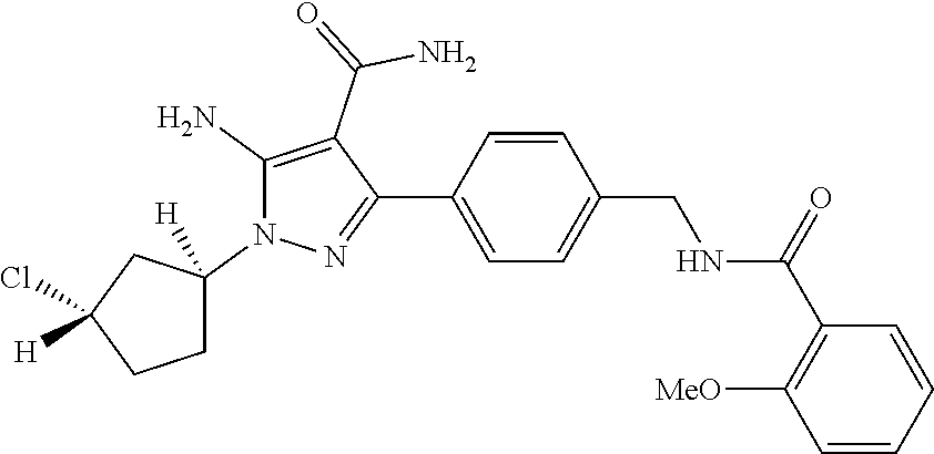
C1=CC(C2=NN(C3([H])CCC(Cl)([H])C3)C(N)=C2C(N)=O)=CC=C1CNC(=O)C1=C([MeO])C=CC=C1
